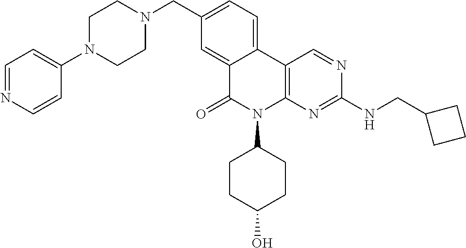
C1(CN2CCN(C3=CC=NC=C3)CC2)=CC=C2C(=C1)C(=O)N(C1CCC(O)CC1)C1=C2C=NC(NCC2CCC2)=N1
